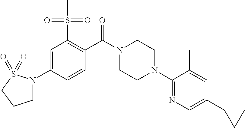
C1=C(N2CCCS2(=O)=O)C=CC(C(N2CCN(C3=NC=C(C4CC4)C=C3C)CC2)=O)=C1S(C)(=O)=O
